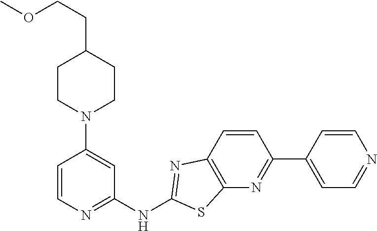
C1=CN=C(NC2=NC3=C(N=C(C4=CC=NC=C4)C=C3)S2)C=C1N1CCC(CCOC)CC1
